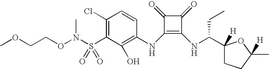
C1(Cl)=C(S(=O)(=O)N(C)OCCOC)C(O)=C(NC2=C(NC(C3([H])CCC(C)([H])O3)CC)C(=O)C2=O)C=C1
